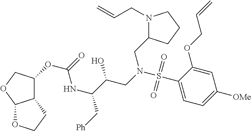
C1=C(OCC=C)C(S(N(CC2N(CC=C)CCC2)CC(C(C[Ph])NC(=O)OC2C3C(OC2)OCC3)O)(=O)=O)=CC=C1[OMe]
